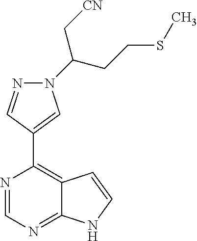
N1=CN=C2C(=C1C1=CN(C(C[CN])CCSC)N=C1)C=CN2
